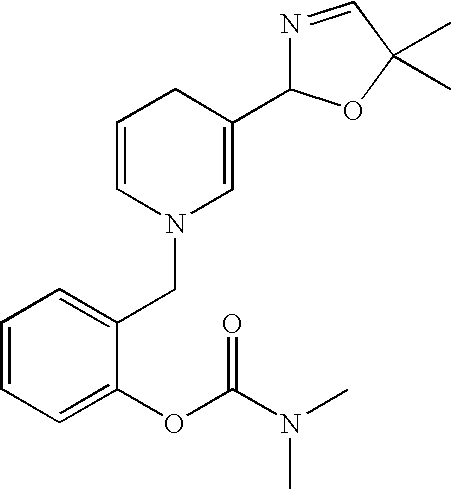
C1=CC=C(OC(N(C)C)=O)C(CN2C=C(C3N=CC(C)(C)O3)CC=C2)=C1
